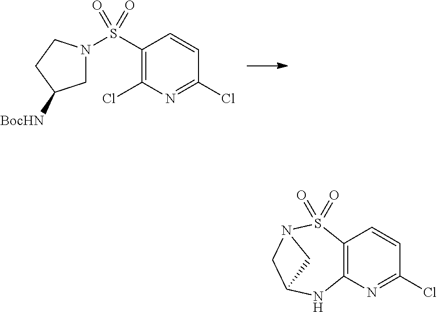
C1(S(N2CC([BocHN])CC2)(=O)=O)=C(Cl)N=C(Cl)C=C1.C12=C(N=C(Cl)C=C1)NC1CN(S2(=O)=O)C1
